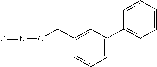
C1(CON=C)=CC(C2=CC=CC=C2)=CC=C1
